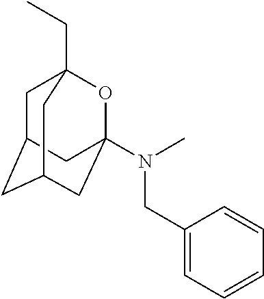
C1C2CC3(N(C)CC4=CC=CC=C4)OC1(CC)CC(C3)C2
